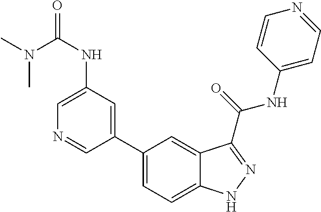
C1(NC(N(C)C)=O)=CN=CC(C2=CC=C3C(=C2)C(C(NC2=CC=NC=C2)=O)=NN3)=C1
